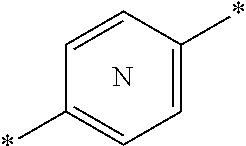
C1=C(*)C=CC(*)=C1.N
